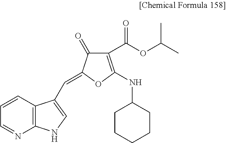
C1(C(OC(C)C)=O)=C(NC2CCCCC2)OC(=CC2=CNC3=C2C=CC=N3)C1=O
